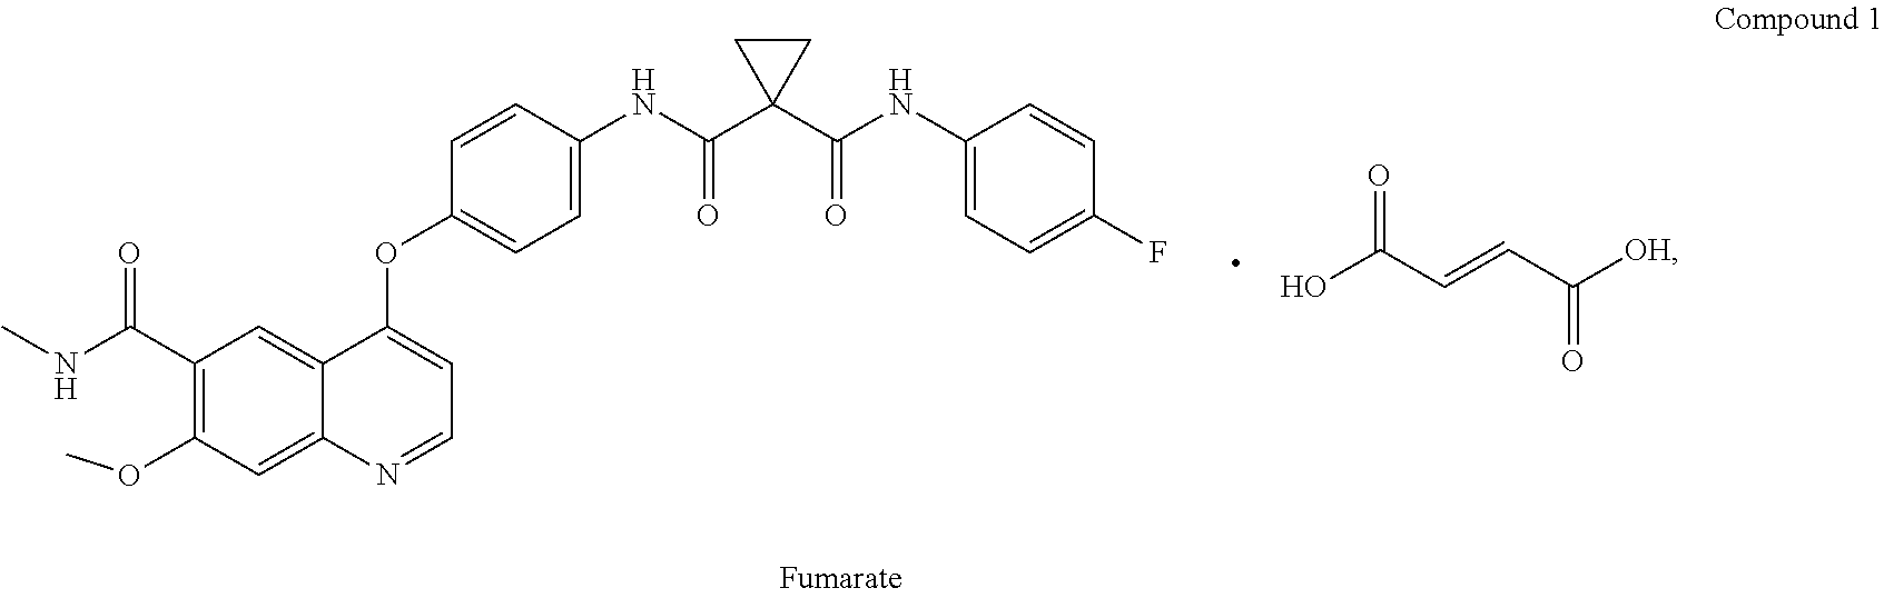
C1(C(NC)=O)=C(OC)C=C2C(=C1)C(OC1=CC=C(NC(C3(C(NC4=CC=C(F)C=C4)=O)CC3)=O)C=C1)=CC=N2.OC(C=CC([OH])=O)=O
